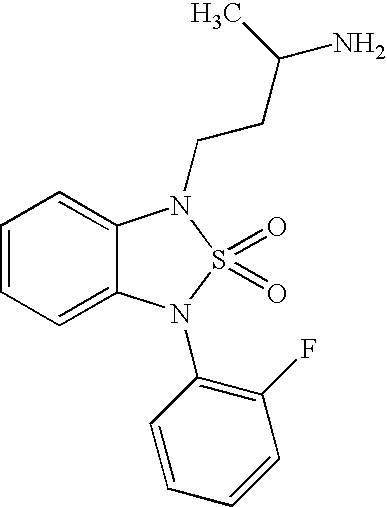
C1=CC=C2C(=C1)N(CCC(N)C)S(=O)(=O)N2C1=C(F)C=CC=C1
